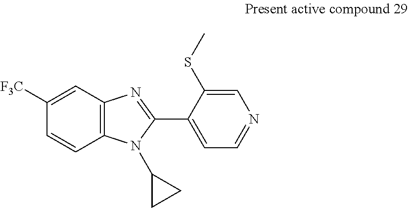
C12=C(C=C([F3C])C=C1)N=C(C1=CC=NC=C1SC)N2C1CC1
